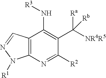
C12=C(N=C([R2])C(C([NR4R5])([Ra])[Rb])=C1N[R3])N([R1])N=C2
